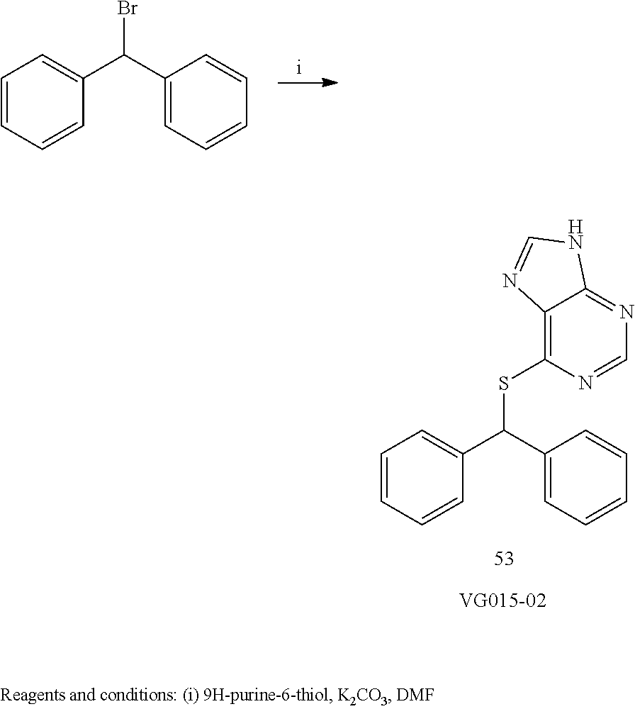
C1=CC=CC(C(C2=CC=CC=C2)SC2=C3C(=NC=N2)NC=N3)=C1.C1=CC=CC(C(C2=CC=CC=C2)Br)=C1
